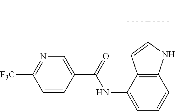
C1=C(C(NC2=CC=CC3=C2C=C(C(C)(C)C)N3)=O)C=CC([F3C])=N1
